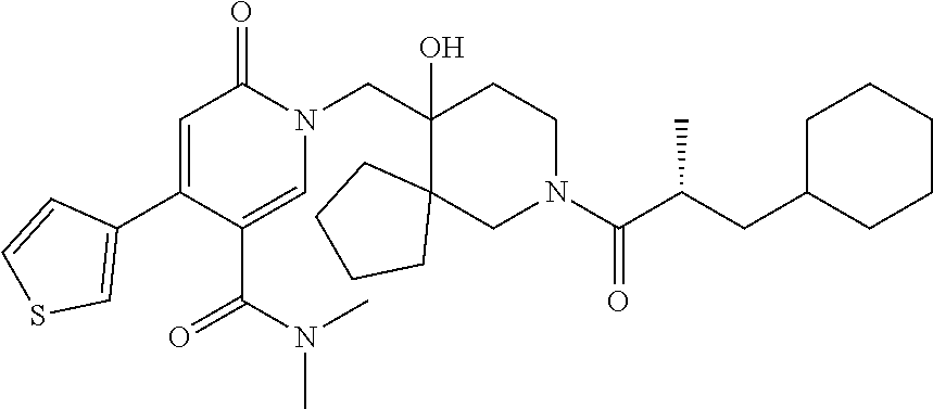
N1(CC2(O)C3(CN(C(=O)C(C)CC4CCCCC4)CC2)CCCC3)C(=O)C=C(C2=CSC=C2)C(C(=O)N(C)C)=C1
